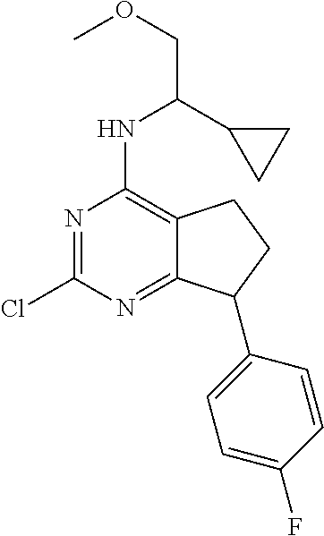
N1=C(Cl)N=C2C(=C1NC(COC)C1CC1)CCC2C1=CC=C(F)C=C1
